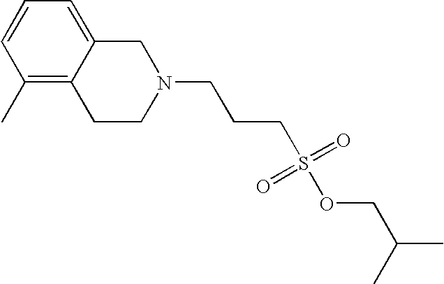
C1(C)=C2C(=CC=C1)CN(CCCS(OCC(C)C)(=O)=O)CC2
